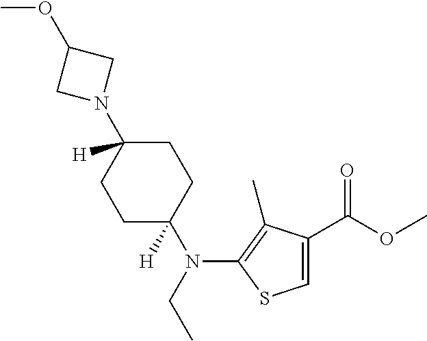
C1=C(C(OC)=O)C(C)=C(N(CC)C2([H])CCC(N3CC(OC)C3)([H])CC2)S1
